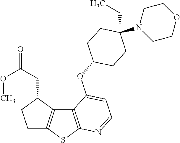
C12=C(SC3=C1C(CC(=O)OC)CC3)N=CC=C2OC1CCC(CC)(N2CCOCC2)CC1
